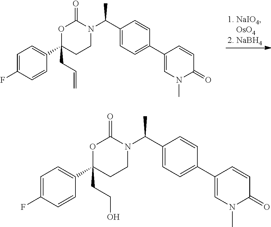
C1=C(F)C=CC(C2(CC=C)CCN(C(C3=CC=C(C4=CN(C)C(=O)C=C4)C=C3)C)C(=O)O2)=C1.C1=C(F)C=CC(C2(CCO)CCN(C(C3=CC=C(C4=CN(C)C(=O)C=C4)C=C3)C)C(=O)O2)=C1
